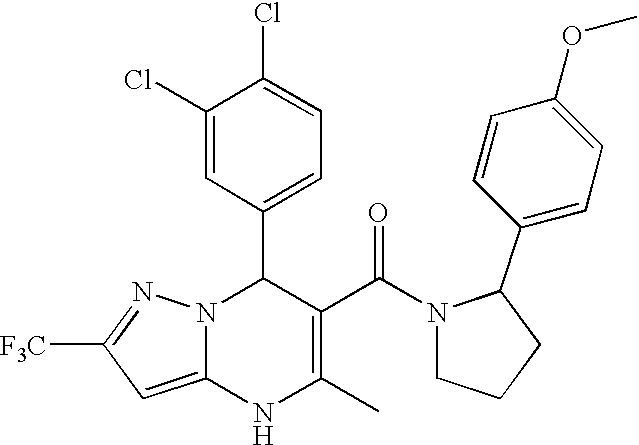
C1(Cl)=CC(C2N3C(=CC([F3C])=N3)NC(C)=C2C(N2CCCC2C2=CC=C(OC)C=C2)=O)=CC=C1Cl
